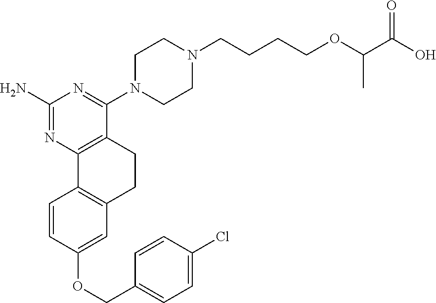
C1(N)=NC2=C(C(N3CCN(CCCCOC(C(O)=O)C)CC3)=N1)CCC1=C2C=CC(OCC2=CC=C(Cl)C=C2)=C1
